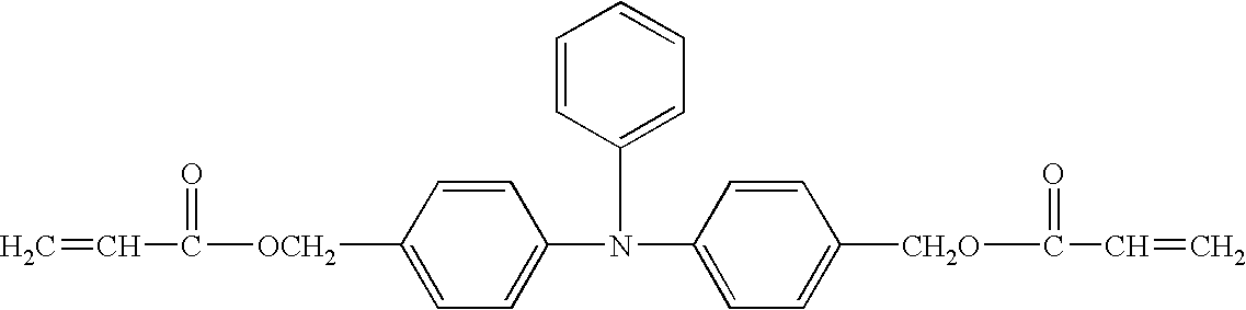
C1=C(N(C2=CC=CC=C2)C2=CC=C([CH2O]C(=O)C=C)C=C2)C=CC([OCH2]C(=O)C=C)=C1
